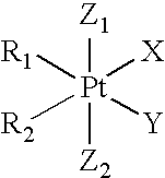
[Z1][Pt]([Y])([R2])([R1])([X])[Z2]
